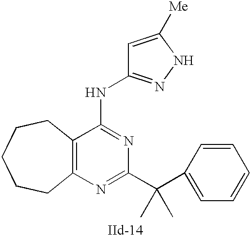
C12=C(N=C(C(C3=CC=CC=C3)(C)C)N=C1NC1=NNC([Me])=C1)CCCCC2
